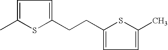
C1=C(C)SC(CCC2=CC=C(C)S2)=C1
